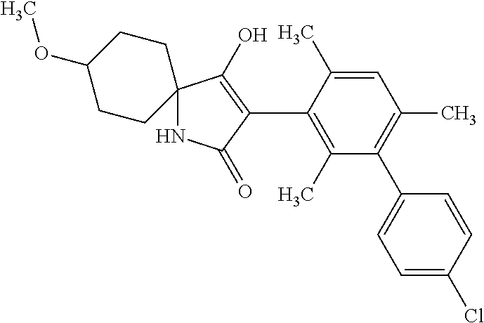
N1C2(C(O)=C(C3=C(C)C(C4=CC=C(Cl)C=C4)=C(C)C=C3C)C1=O)CCC(OC)CC2
